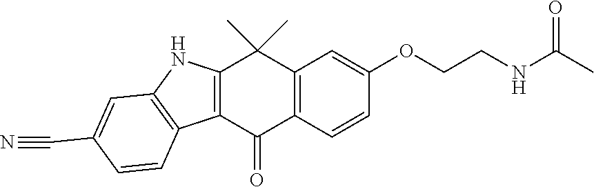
C12=C(C=CC(OCCNC(C)=O)=C1)C(=O)C1=C(C2(C)C)NC2=C1C=CC(C#N)=C2
